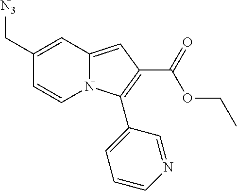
C1(C[N3])=CC2=CC(C(=O)OCC)=C(C3=CC=CN=C3)N2C=C1
